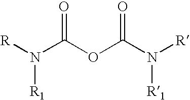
[R]N([R1])C(OC(N([R])[R1])=O)=O
